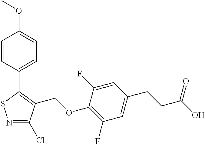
N1=C(Cl)C(COC2=C(F)C=C(CCC(O)=O)C=C2F)=C(C2=CC=C(OC)C=C2)S1
